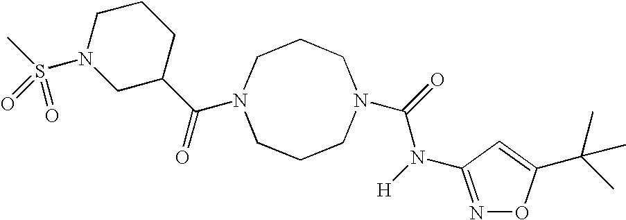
O=C(N([H])C1=NOC(C(C)(C)C)=C1)N1CCCN(C(C2CN(S(=O)(=O)C)CCC2)=O)CCC1
